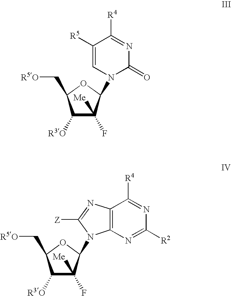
C1([R3O])C(F)([Me])C(N2C(=O)N=C([R4])C([R5])=C2)OC1C[R5O].C1([R3O])C(F)([Me])C(N2C3=C(N=C2[Z])C([R4])=NC([R2])=N3)OC1C[R5O]
